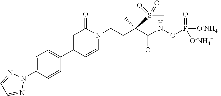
C1=C(N2N=CC=N2)C=CC(C2=CC(=O)N(CCC(C(NOP(=O)([O-NH4+])[O-NH4+])=O)(S(=O)(=O)C)C)C=C2)=C1
